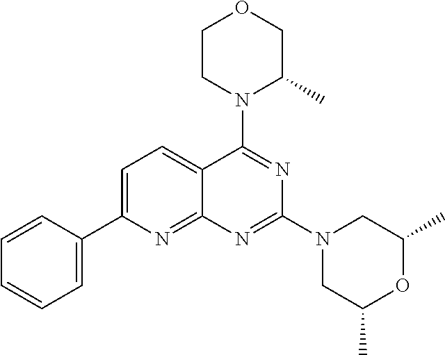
C1=C(C2=CC=CC=C2)N=C2C(=C1)C(N1C(C)COCC1)=NC(N1CC(C)OC(C)C1)=N2
